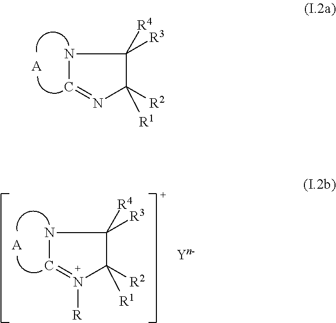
N1C=NC([R2])([R1])C1([R3])[R4].[A].N1C=N([R])C([R2])([R1])C1([R3])[R4].[A]
